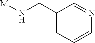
[M]NCC1=CC=CN=C1
